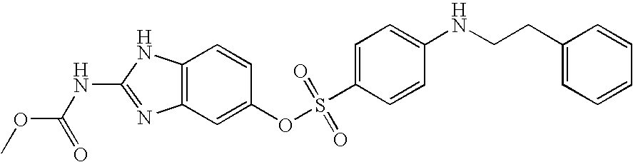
C12=C(C=C(OS(C3=CC=C(NCCC4=CC=CC=C4)C=C3)(=O)=O)C=C1)N=C(NC(OC)=O)N2
